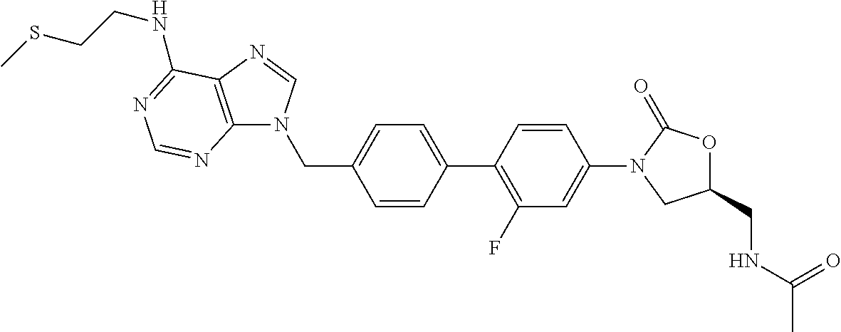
C1(CN2C3=C(N=C2)C(NCCSC)=NC=N3)=CC=C(C2=C(F)C=C(N3CC(CNC(C)=O)OC3=O)C=C2)C=C1
